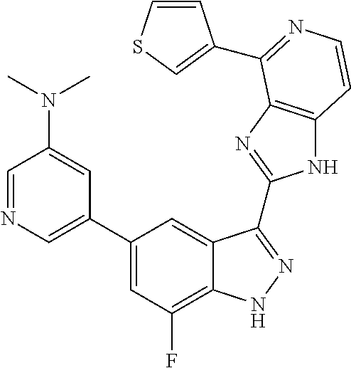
C1=C(C2=CC(F)=C3C(=C2)C(C2=NC4=C(N2)C=CN=C4C2=CSC=C2)=NN3)C=C(N(C)C)C=N1
